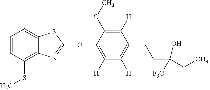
C1([H])=C(OC)C(OC2=NC3=C(SC)C=CC=C3S2)=C([H])C([H])=C1CCC(O)(CC)[F3C]
